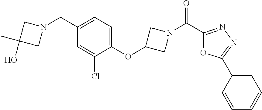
N1(CC2=CC=C(OC3CN(C(C4=NN=C(C5=CC=CC=C5)O4)=O)C3)C(Cl)=C2)CC(C)(O)C1
